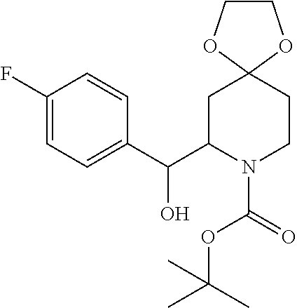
C1(F)=CC=C(C(C2N(C(=O)OC(C)(C)C)CCC3(C2)OCCO3)O)C=C1
